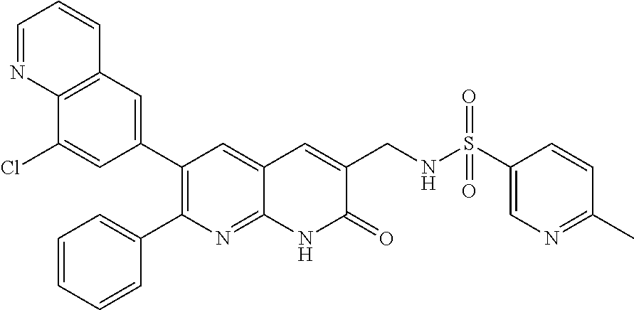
C12=C(C=C(C3=C(C4=CC=CC=C4)N=C4C(=C3)C=C(CNS(C3=CN=C(C)C=C3)(=O)=O)C(=O)N4)C=C1Cl)C=CC=N2
